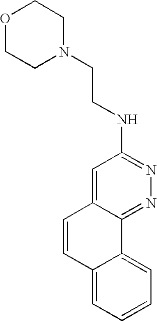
O1CCN(CCNC2=NN=C3C(=C2)C=CC2=CC=CC=C32)CC1
